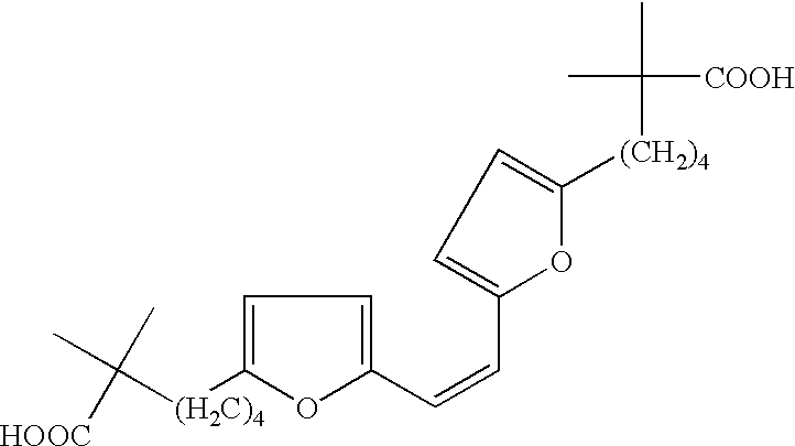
CC([(H2C)4]C1=CC=C(C=CC2=CC=C([(CH2)4]C(C)([COOH])C)O2)O1)(C)[HOOC]
